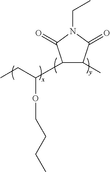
C(N1C(=O)C(C(CC)OCCCC)C(C)C1=O)C
